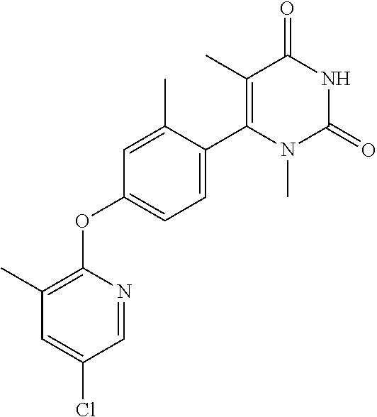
C1=NC(OC2=CC=C(C3=C(C)C(=O)NC(=O)N3C)C(C)=C2)=C(C)C=C1Cl
